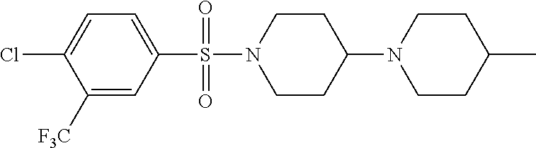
C1=C(Cl)C([F3C])=CC(S(N2CCC(N3CCC(C)CC3)CC2)(=O)=O)=C1
